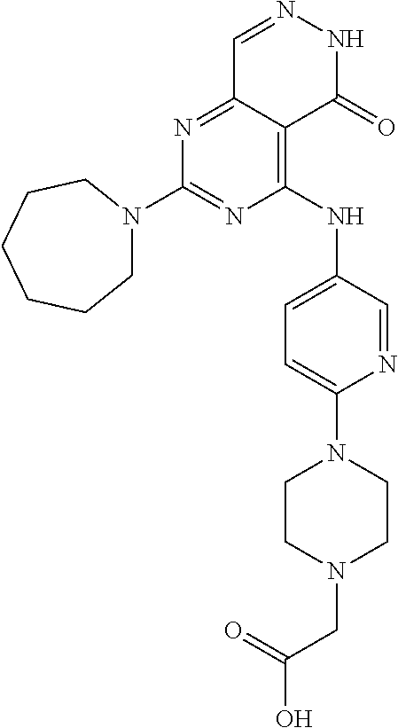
N1=C2C(=C(NC3=CC=C(N4CCN(CC(=O)O)CC4)N=C3)N=C1N1CCCCCC1)C(=O)NN=C2
